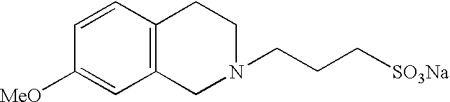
C1=CC2=C(C=C1[MeO])CN(CCC[SO3Na])CC2
